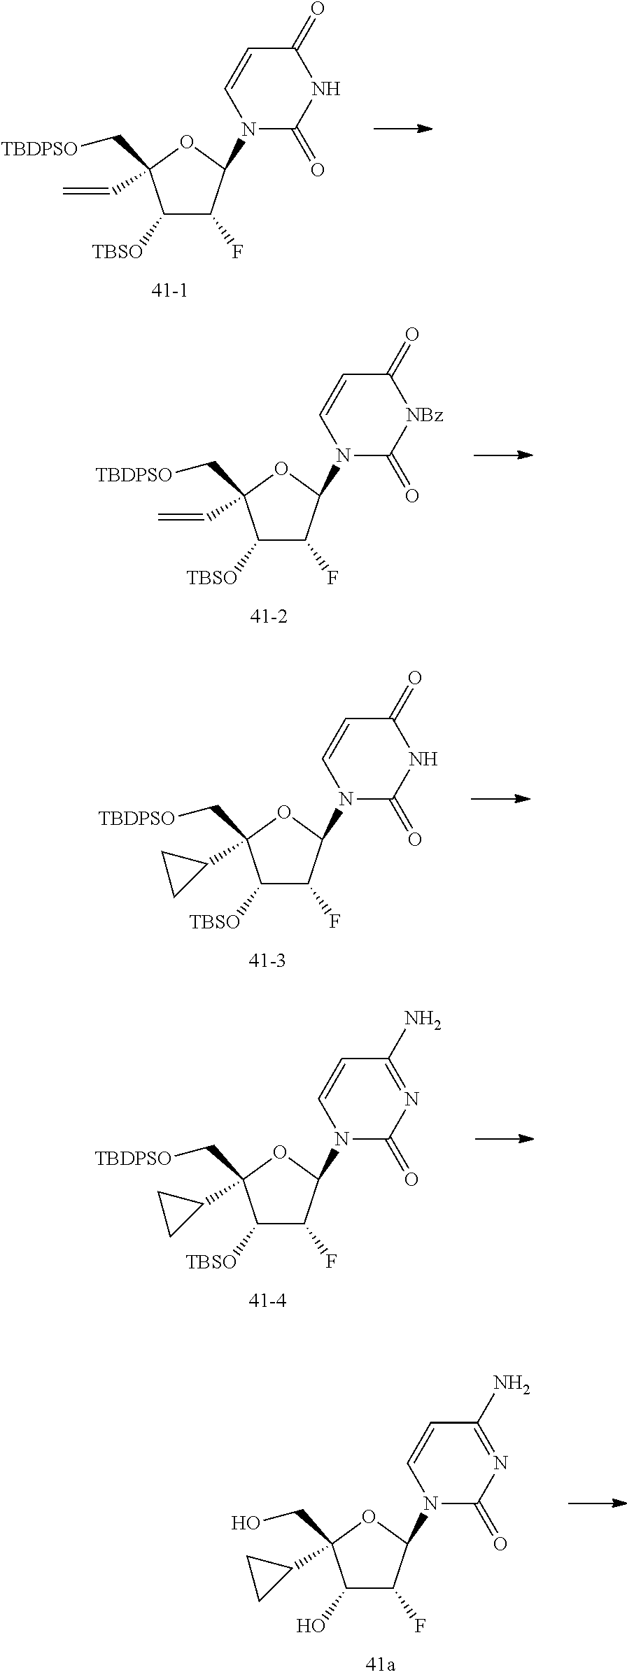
C1([TBSO])C(F)C(N2C(=O)NC(=O)C=C2)OC1(C[TBDPSO])C=C.C1([TBSO])C(F)C(N2C(=O)[NBz]C(=O)C=C2)OC1(C[TBDPSO])C=C.C1([TBSO])C(F)C(N2C(=O)NC(=O)C=C2)OC1(C[TBDPSO])C1CC1.C1([TBSO])C(F)C(N2C(=O)N=C(N)C=C2)OC1(C[TBDPSO])C1CC1.C1(O)C(F)C(N2C(=O)N=C(N)C=C2)OC1(CO)C1CC1
